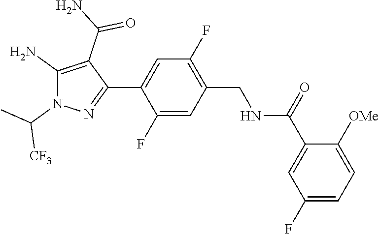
C1(C(=O)NCC2=C(F)C=C(C3=NN(C(C)[CF3])C(N)=C3C(N)=O)C(F)=C2)=CC(F)=CC=C1[OMe]
